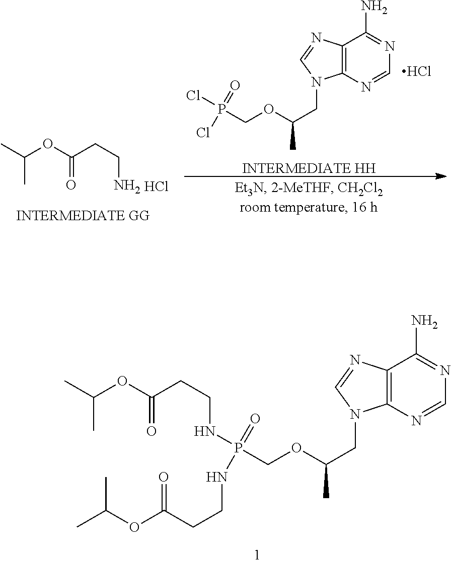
C12=C(N=CN=C1N)N(CC(OCP(NCCC(=O)OC(C)C)(=O)NCCC(=O)OC(C)C)C)C=N2.O(C(=O)CCN)C(C)C.[INTERMEDIATE HH].C12=C(N=CN=C1N)N(CC(OCP(Cl)(=O)Cl)C)C=N2.Cl.Cl
